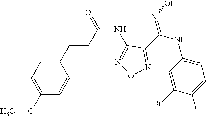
C(NC1=NON=C1C(NC1=CC=C(F)C(Br)=C1)=NO)(=O)CCC1=CC=C(OC)C=C1
